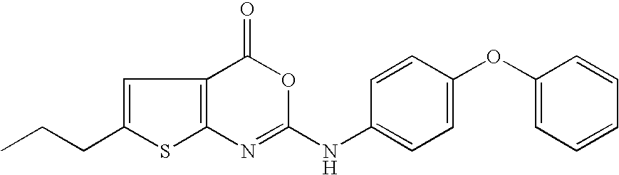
C12=C(C(=O)OC(NC3=CC=C(OC4=CC=CC=C4)C=C3)=N1)C=C(CCC)S2
